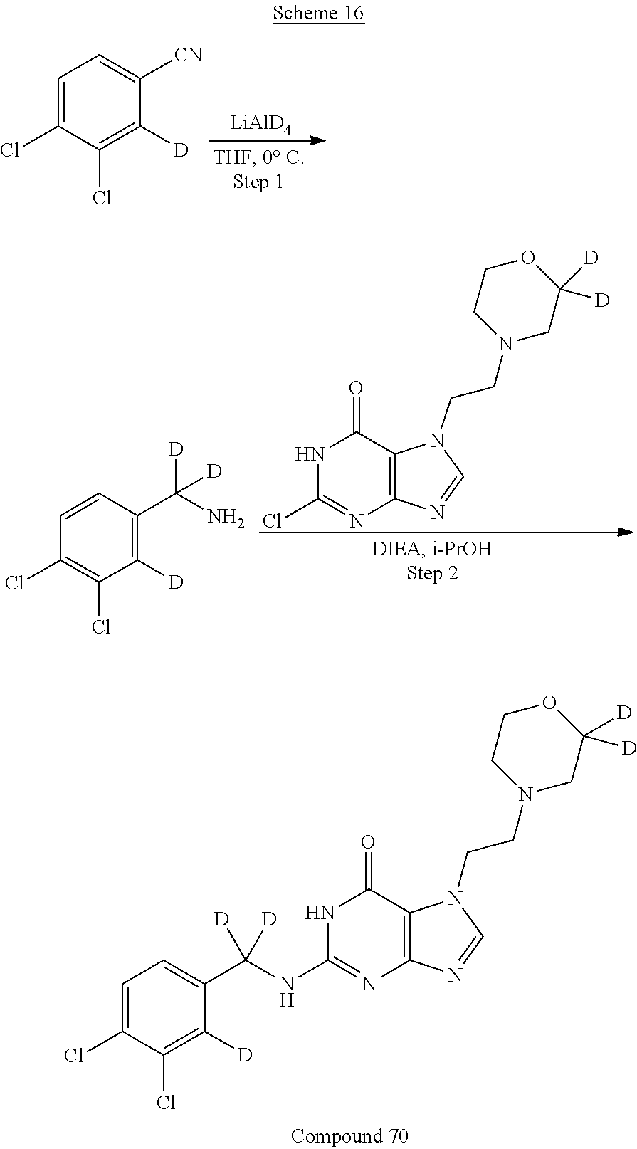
C1=C(Cl)C(Cl)=C([D])C([CN])=C1.[LiAlD4].C1=CC(C(N)([D])[D])=C([D])C(Cl)=C1Cl.N1C(Cl)=NC2=C(C1=O)N(CCN1CC([D])([D])OCC1)C=N2.C1=C(Cl)C(Cl)=C([D])C(C(NC2=NC3=C(C(=O)N2)N(CCN2CC([D])([D])OCC2)C=N3)([D])[D])=C1
